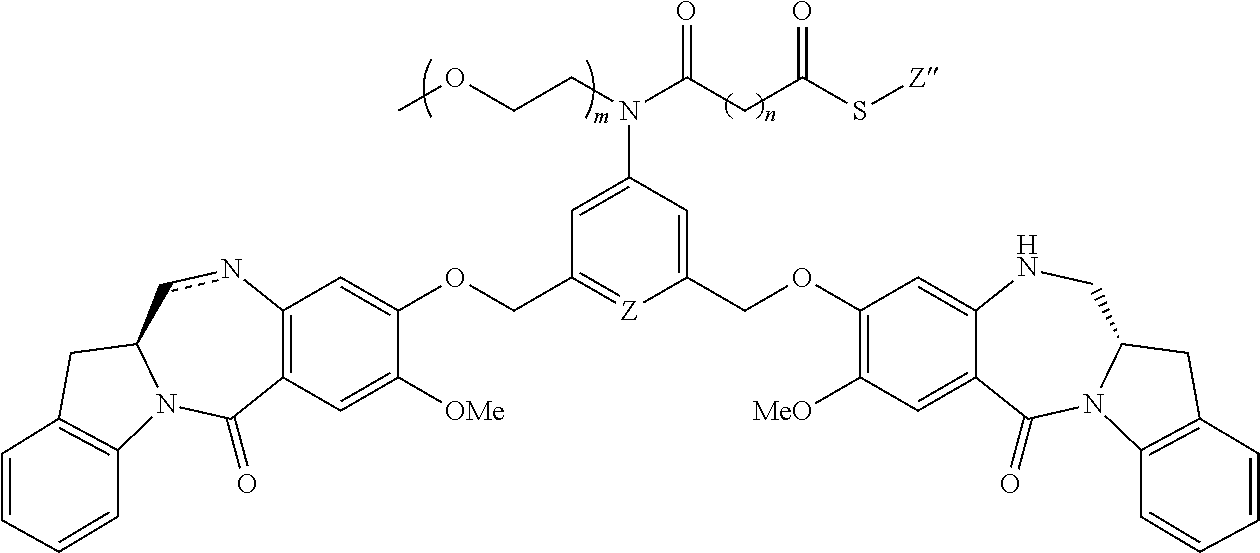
C12=C(C=C([OMe])C(OCC3=[Z]C(COC4=C([MeO])C=C5C(=C4)NCC4N(C5=O)C5=C(C4)C=CC=C5)=CC(N(C(CC(S[Z])=O)=O)CCOC)=C3)=C1)C(=O)N1C(cn2)CC2=C1C=CC=C2
